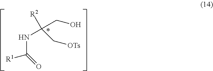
O=C([R1])NC(CO)([R2])C[OTs]
